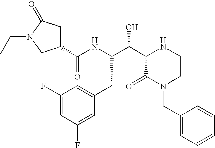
C1(C(NC(C(C2C(=O)N(CC3=CC=CC=C3)CCN2)O)CC2=CC(F)=CC(F)=C2)=O)CC(=O)N(CC)C1
